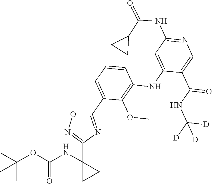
C1=C(C(NC([D])([D])[D])=O)C(NC2=C(OC)C(C3=NC(C4(NC(OC(C)(C)C)=O)CC4)=NO3)=CC=C2)=CC(NC(C2CC2)=O)=N1
